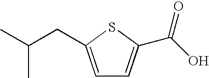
C1=C(CC(C)C)SC(C(O)=O)=C1
